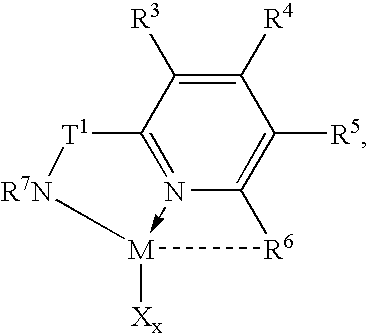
C12=N3->[M]([Xx])([R6]C3=C([R5])C([R4])=C1[R3])[R7N][T1]2
